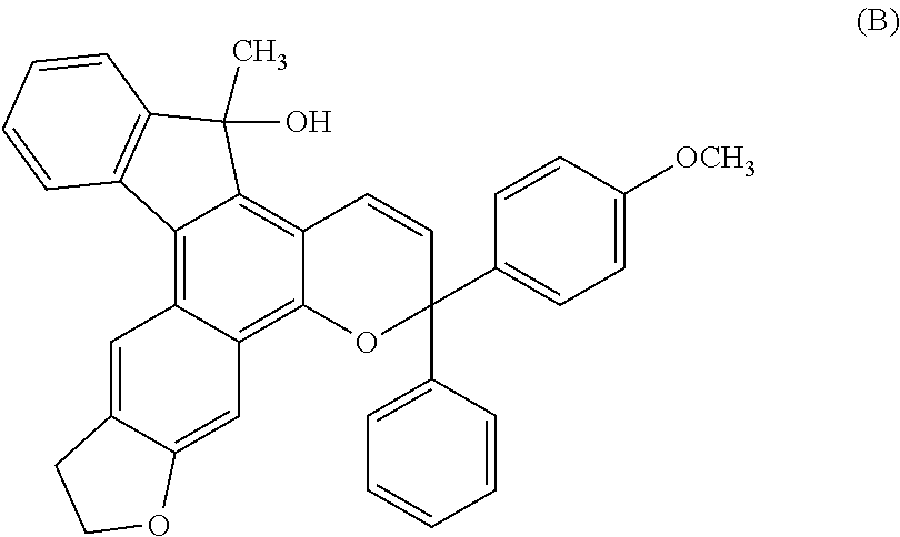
C12=C3C(=C4C(=C1C(O)(C)C1=C2C=CC=C1)C=CC(C1=CC=CC=C1)(C1=CC=C([OCH3])C=C1)O4)C=C1C(=C3)CCO1
